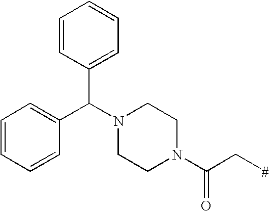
C1=CC=CC(C(N2CCN(C(C[#])=O)CC2)C2=CC=CC=C2)=C1
